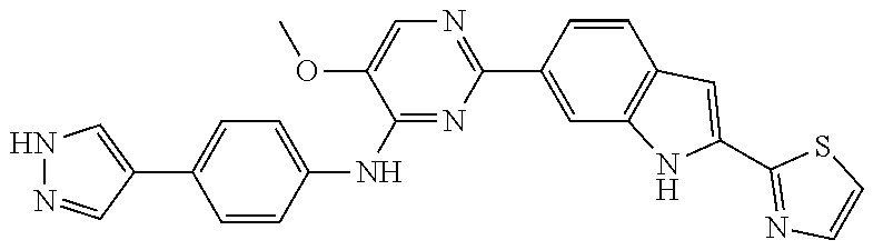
C1(C2=NC=C(OC)C(NC3=CC=C(C4=CNN=C4)C=C3)=N2)=CC2=C(C=C1)C=C(C1=NC=CS1)N2
